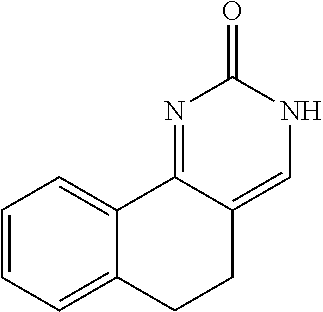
C1=CC=C2C(=C1)C1=NC(=O)NC=C1CC2
